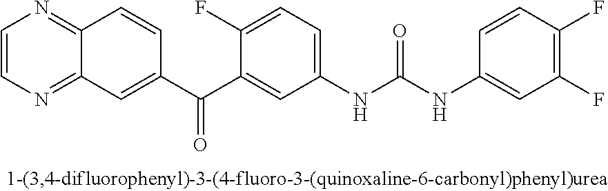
C1=CN=C2C(=N1)C=CC(C(C1=CC(NC(NC3=CC(F)=C(F)C=C3)=O)=CC=C1F)=O)=C2
